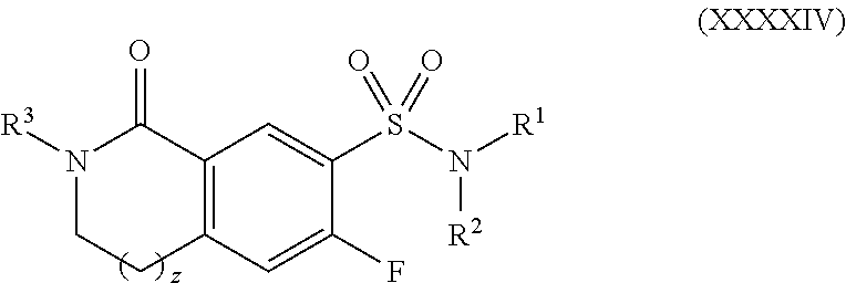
[R3]N1C(=O)C2=C(C=C(F)C(S(N([R1])[R2])(=O)=O)=C2)CC1.[z]
